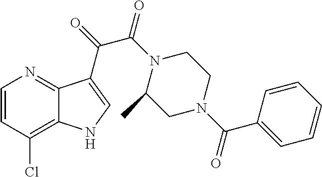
C1=CC(Cl)=C2C(=N1)C(C(=O)C(N1C(C)CN(C(C3=CC=CC=C3)=O)CC1)=O)=CN2
